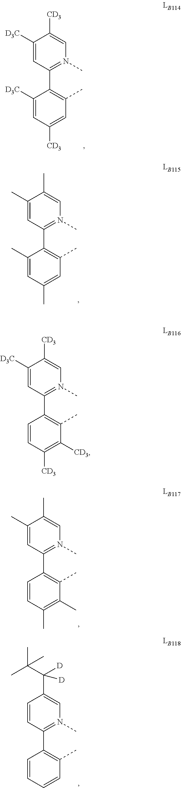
C1([CD3])=CN(C)=C(C2=C(C)C=C([CD3])C=C2[D3C])C=C1[D3C].C1(C)=CN(C)=C(C2=C(C)C=C(C)C=C2C)C=C1C.C1(C)=CN(C)=C(C2=C(C)C(C)=C(C)C=C2)C=C1C.C1(C(C(C)(C)C)([D])[D])=CN(C)=C(C2=C(C)C=CC=C2)C=C1.C1([CD3])=CN(C)=C(C2=C(C)C([CD3])=C([CD3])C=C2)C=C1[D3C]
